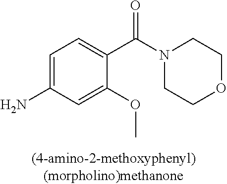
C1(OC)=CC(N)=CC=C1C(=O)N1CCOCC1
